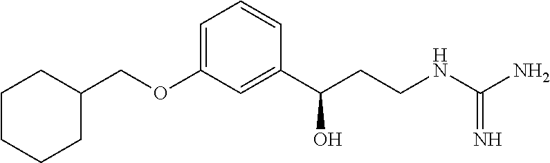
C1CCCCC1COC1=CC=CC(C(O)CCNC(=N)N)=C1
